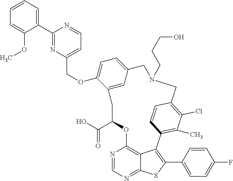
C1=CC=C(C2=NC(COC3=CC=C4C=C3CC(C(=O)O)OC3=C5C(=NC=N3)SC(C3=CC=C(F)C=C3)=C5C3=C(C)C(Cl)=C(C=C3)CN(CCCO)C4)=CC=N2)C(OC)=C1
